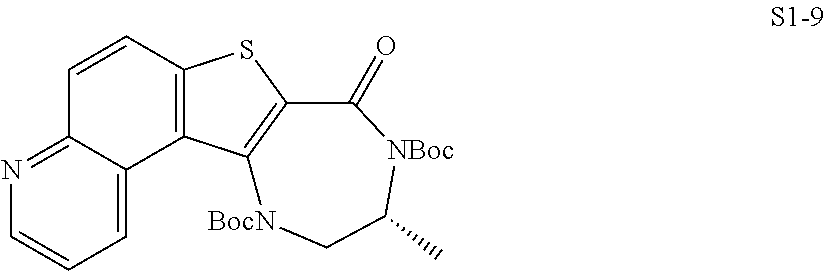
C1=C2C(=NC=C1)C=CC1=C2C2=C(S1)C(=O)[NBoc]C(C)C[BocN]2
